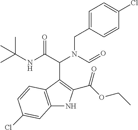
C12=C(C(C(N(CC3=CC=C(Cl)C=C3)C=O)C(=O)NC(C)(C)C)=C(C(OCC)=O)N1)C=CC(Cl)=C2
